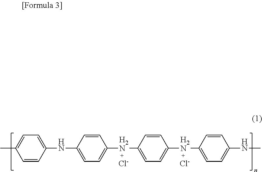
C1=CC(NC2=CC=C([H2N]C3=CC=C([H2N]C4=CC=C(NC)C=C4)C=C3)C=C2)=CC=C1C.[Cl-].[Cl-]
